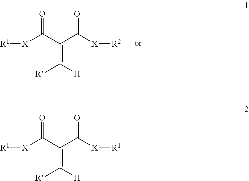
[R1][X]C(C(C([X][R2])=O)=C([H])[R])=O.[R1][X]C(C(C([X][R1])=O)=C([H])[R])=O
